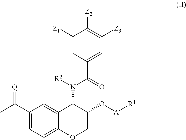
C1(C(C)=[Q])=CC=C2C(=C1)C(N([R2])C(=O)C1=CC([Z3])=C([Z2])C([Z1])=C1)C(O[A][R1])CO2
